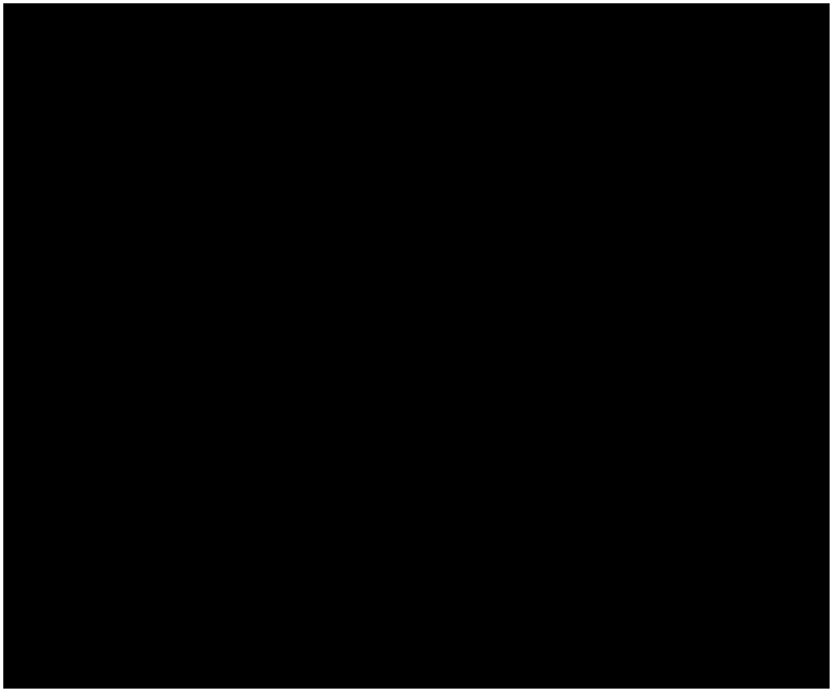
C1=C2N(C(C3=CC=CC=C3)=C1C(N1CCN(C3=CC(OC)=CC(OC)=C3)CC1)=O)CS(=O)(=O)C2
